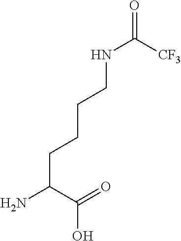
C(CC(N)C(=O)O)CCNC(=O)[CF3]
